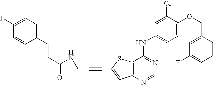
C12=C(SC(C#CCNC(=O)CCC3=CC=C(F)C=C3)=C1)C(NC1=CC=C(OCC3=CC(F)=CC=C3)C(Cl)=C1)=NC=N2
